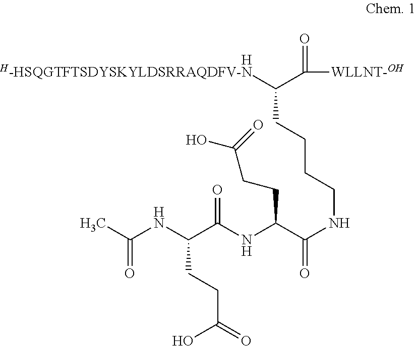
[H-HSQGTFTSDYSKYLDSRRAQDFV-N]C(C([WLLNT-OH])=O)CCCCNC(C(NC(C(NC(C)=O)CCC(=O)O)=O)CCC(O)=O)=O.[H]
